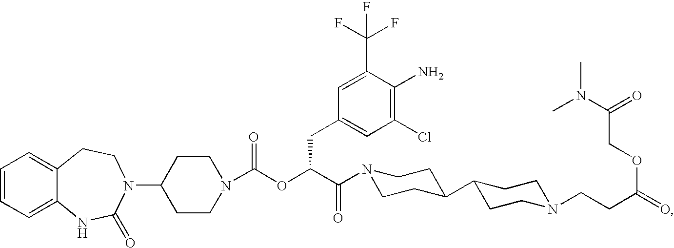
C1=CC=C2C(=C1)CCN(C1CCN(C(OC(C(=O)N3CCC(C4CCN(CCC(=O)OCC(N(C)C)=O)CC4)CC3)CC3=CC(Cl)=C(N)C(C(F)(F)F)=C3)=O)CC1)C(=O)N2
